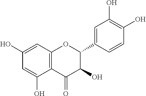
C1=C(O)C=C(O)C2=C1OC(C1=CC(O)=C(O)C=C1)C(O)C2=O
